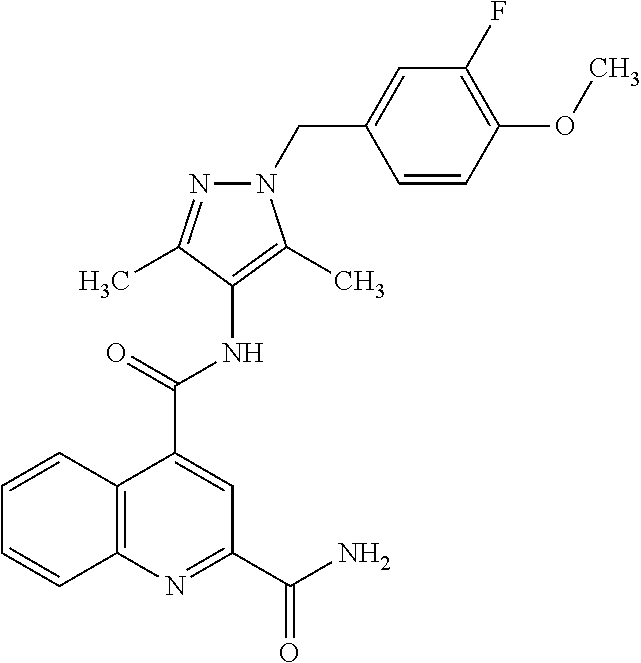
C12=C(N=C(C(=O)N)C=C1C(=O)NC1=C(C)N(CC3=CC(F)=C(OC)C=C3)N=C1C)C=CC=C2
